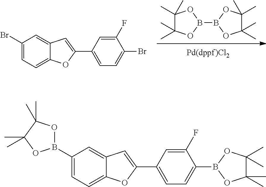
B1(B2OC(C)(C)C(C)(C)O2)OC(C)(C)C(C)(C)O1.C1(Br)=CC=C2C(=C1)C=C(C1=CC=C(Br)C(F)=C1)O2.C1(B2OC(C)(C)C(C)(C)O2)=CC=C2C(=C1)C=C(C1=CC=C(B3OC(C)(C)C(C)(C)O3)C(F)=C1)O2
